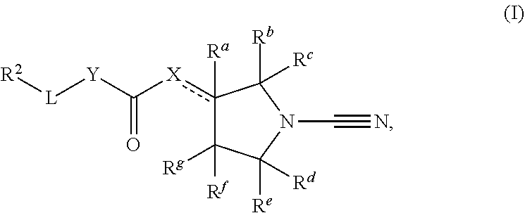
c1([X]C([Y][L][R2])=O)([Ra])C([Rf])([Rg])C([Re])([Rd])N(C#N)C1([Rb])[Rc]
